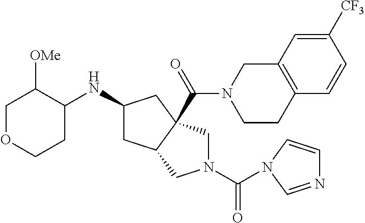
C1OCCC(NC2CC3C(C(=O)N4CCC5=C(C4)C=C([CF3])C=C5)(C2)CN(C(=O)N2C=CN=C2)C3)C1[OMe]
